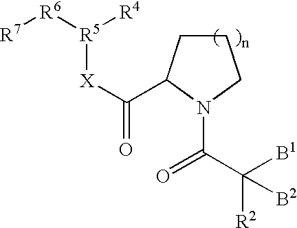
C1CC(C([X][R5]([R6][R7])[R4])=O)N(C(C([B1])([R2])[B2])=O)C1
